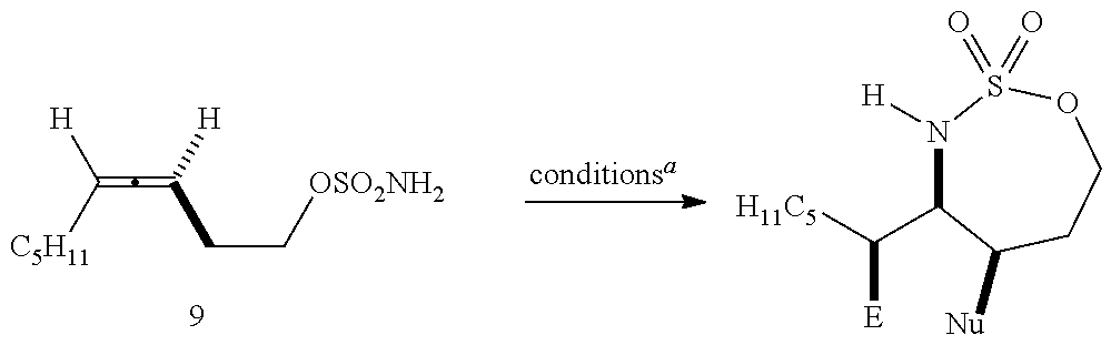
[H]C([C5H11])=C([H])CC[OSO2NH2].[H11C5]C([E])C1N([H])S(=O)(=O)OCCC1[Nu]
